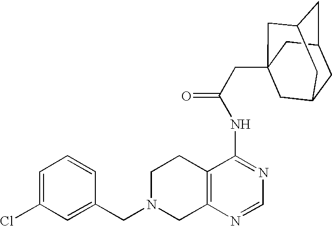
C1N(CC2=CC(Cl)=CC=C2)CC2=C(C1)C(NC(=O)CC13CC4CC(CC(C1)C4)C3)=NC=N2
